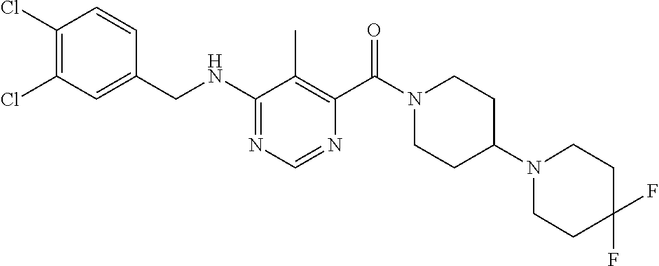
C1(Cl)=C(Cl)C=CC(CNC2=NC=NC(C(N3CCC(N4CCC(F)(F)CC4)CC3)=O)=C2C)=C1
